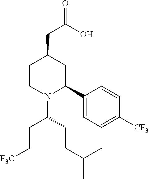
C1CN(C(CC[F3C])CCC(C)C)C(C2=CC=C([CF3])C=C2)CC1CC(=O)O
